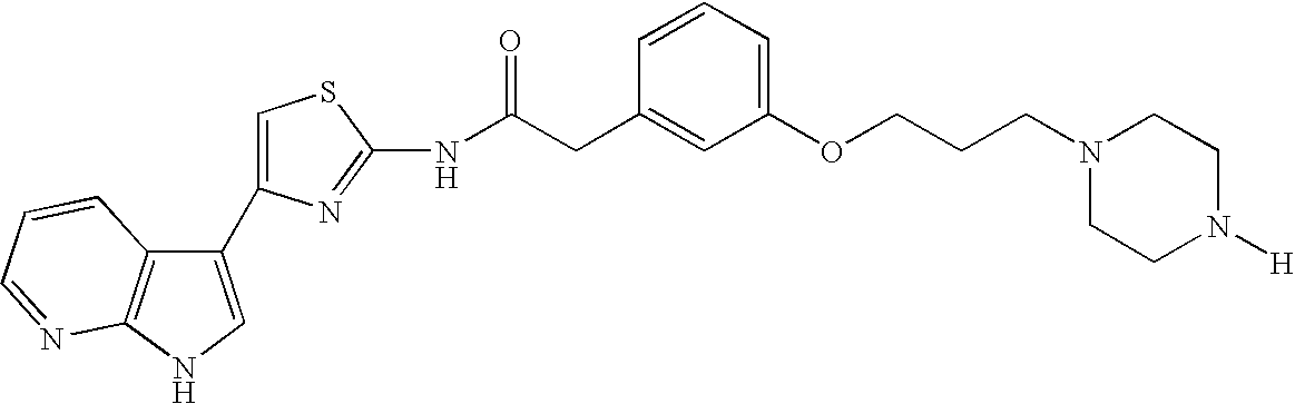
C1(C2=CSC(NC(CC3=CC(OCCCN4CCN([H])CC4)=CC=C3)=O)=N2)=CNC2=C1C=CC=N2
